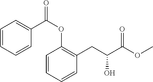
C1=CC=CC(CC(C(OC)=O)O)=C1OC(=O)C1=CC=CC=C1
